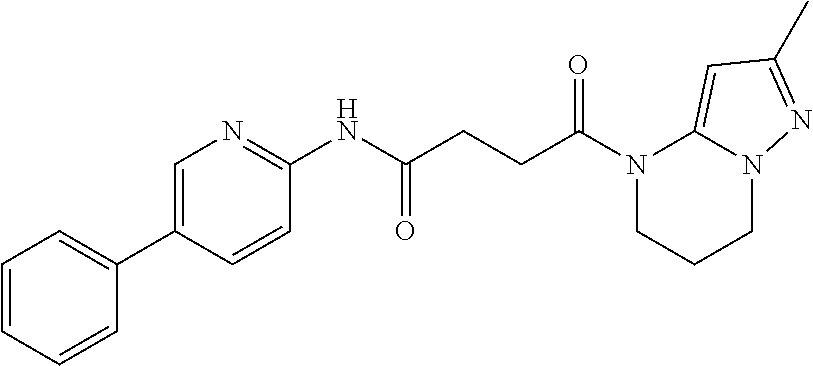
C1(NC(CCC(N2CCCN3C2=CC(C)=N3)=O)=O)=NC=C(C2=CC=CC=C2)C=C1
